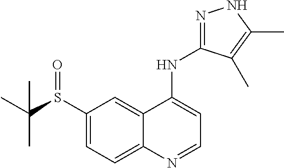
C1(S(C(C)(C)C)=O)=CC=C2C(=C1)C(NC1=NNC(C)=C1C)=CC=N2
